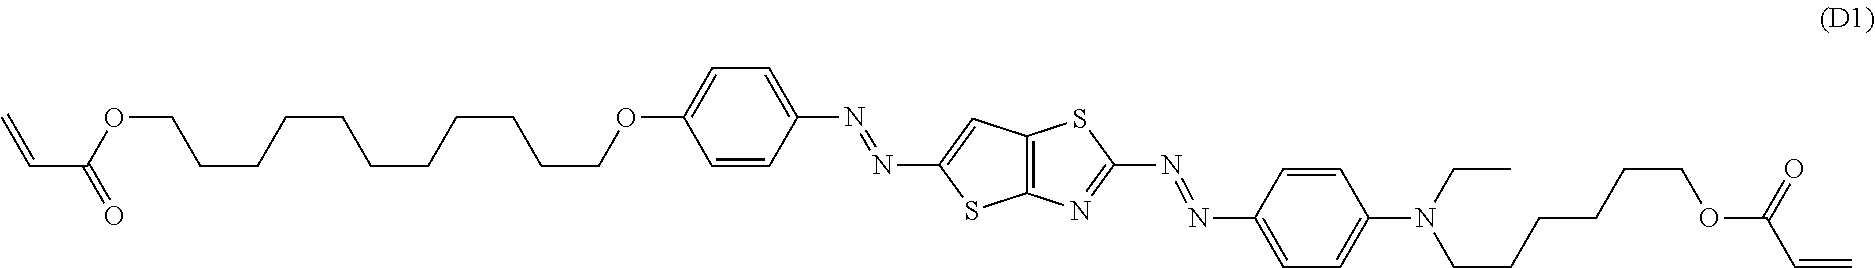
C1(OCCCCCCCCCCCOC(C=C)=O)=CC=C(N=NC2=CC3=C(S2)N=C(N=NC2=CC=C(N(CC)CCCCCCOC(C=C)=O)C=C2)S3)C=C1
